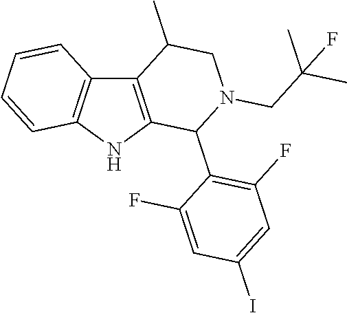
C12=C(C=CC=C1)C1=C(N2)C(C2=C(F)C=C(I)C=C2F)N(CC(C)(C)F)CC1C
